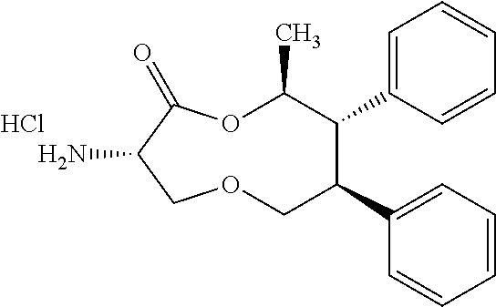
NC1C(=O)OC(C)C(C2=CC=CC=C2)C(C2=CC=CC=C2)COC1.Cl
